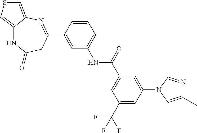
C1=CC(C2=NC3=CSC=C3NC(=O)C2)=CC(NC(C2=CC(C(F)(F)F)=CC(N3C=C(C)N=C3)=C2)=O)=C1
